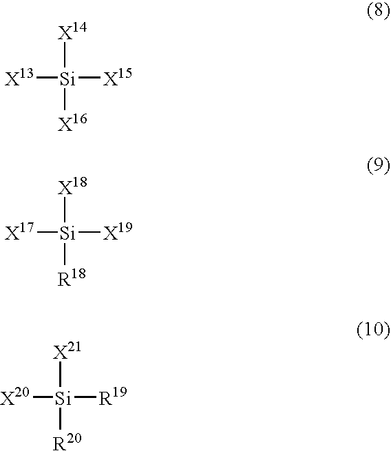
[X13][Si]([X15])([X14])[X16].[X17][Si]([X19])([X18])[R18].[X20][Si]([R19])([X21])[R20]
